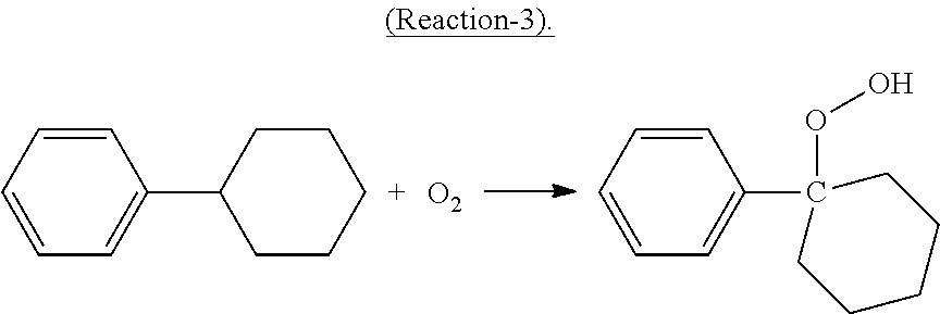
C1=CC=CC(C2CCCCC2)=C1.C1=CC=CC(C2(OO)CCCCC2)=C1.[O2]
